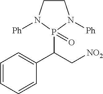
C1CN([Ph])P(C(C[NO2])C2=CC=CC=C2)(=O)N1[Ph]
